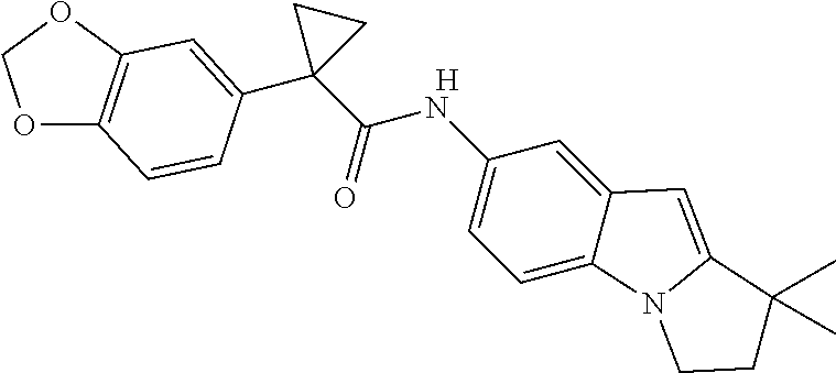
O1C2=C(OC1)C=C(C1(C(NC3=CC=C4C(=C3)C=C3N4CCC3(C)C)=O)CC1)C=C2.[H]
